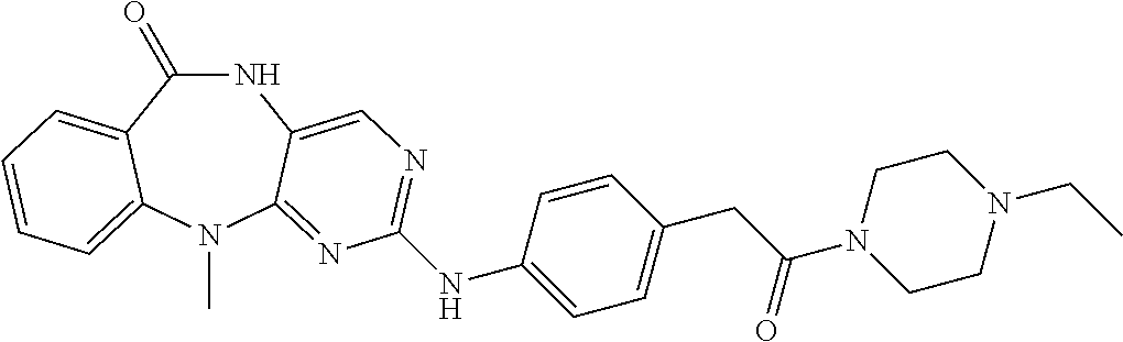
N1C(=O)C2=CC=CC=C2N(C)C2=NC(NC3=CC=C(CC(=O)N4CCN(CC)CC4)C=C3)=NC=C12
